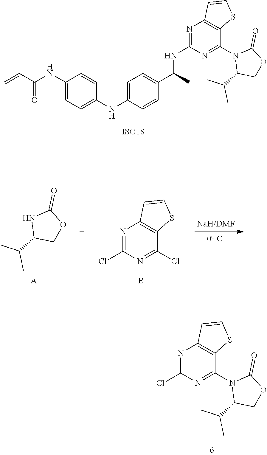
ClC1=NC2=C(C(N3C(C(C)C)COC3=O)=N1)SC=C2.[ISO18].C1=CC(NC2=CC=C(C(C)NC3=NC4=C(C(N5C(C(C)C)COC5=O)=N3)SC=C4)C=C2)=CC=C1NC(=O)C=C.N1C(C(C)C)COC1=O.ClC1=NC2=C(C(Cl)=N1)SC=C2.[A].B
